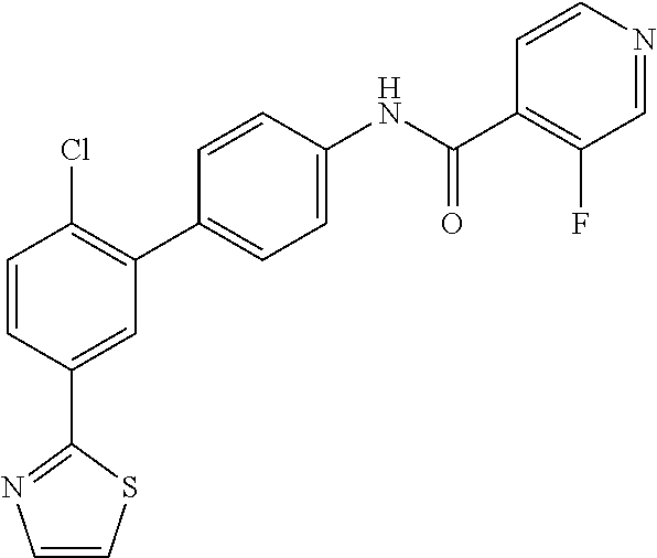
C1=CC(C2=NC=CS2)=CC(C2=CC=C(NC(C3=C(F)C=NC=C3)=O)C=C2)=C1Cl
